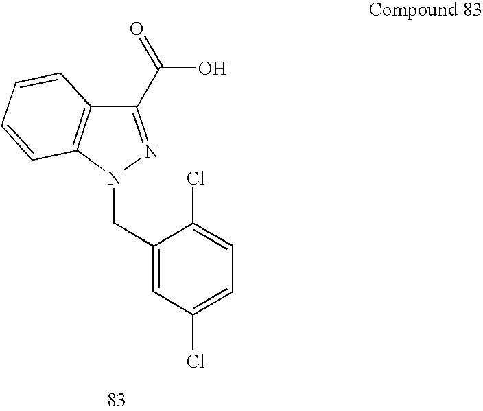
C1(C(O)=O)=NN(CC2=CC(Cl)=CC=C2Cl)C2=C1C=CC=C2
